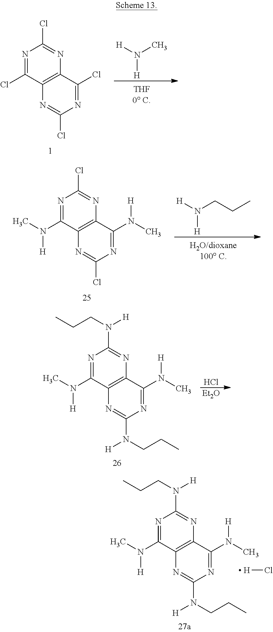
N1=C(N([H])C)C2=C(N=C1N(CCC)[H])C(N([H])C)=NC(N(CCC)[H])=N2.[ H]Cl.N1=C(Cl)C2=C(N=C1Cl)C(Cl)=NC(Cl)=N2.N(C)([H])[H].N1=C(N([H])C)C2=C(N=C1Cl)C(N([H])C)=NC(Cl)=N2.N(CCC)([H])[H].N1=C(N([H])C)C2=C(N=C1N(CCC)[H])C(N([H])C)=NC(N(CCC)[H])=N2.Cl.[Et2O]
